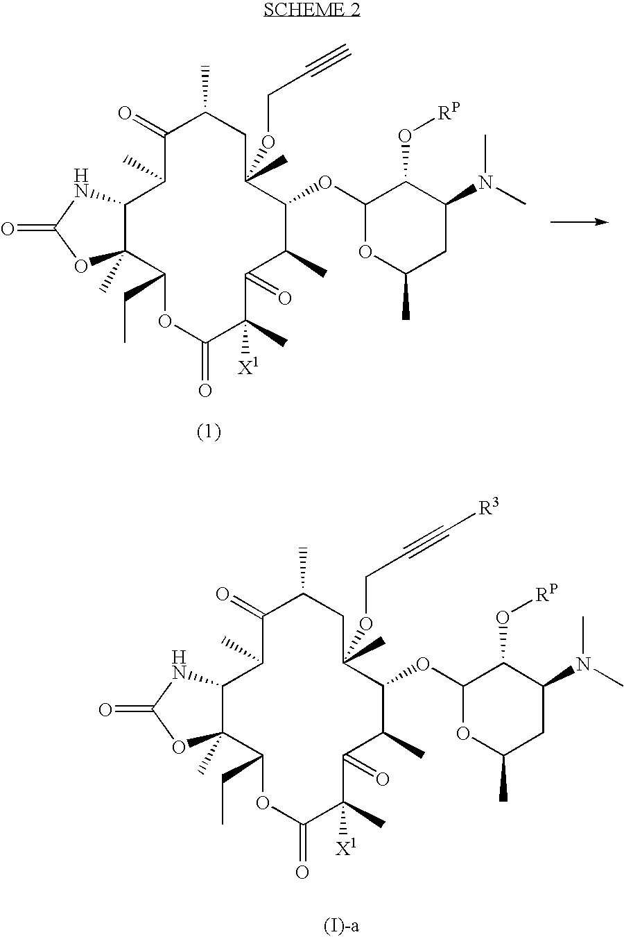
C12C(C)(C(CC)OC(=O)C(C)([X1])C(=O)C(C)C(OC3OC(C)CC(N(C)C)C3O[RP])C(C)(OCC#C)CC(C)C(=O)C1C)OC(=O)N2.C12C(C)(C(CC)OC(=O)C(C)([X1])C(=O)C(C)C(OC3OC(C)CC(N(C)C)C3O[RP])C(C)(OCC#C[R3])CC(C)C(=O)C1C)OC(=O)N2
